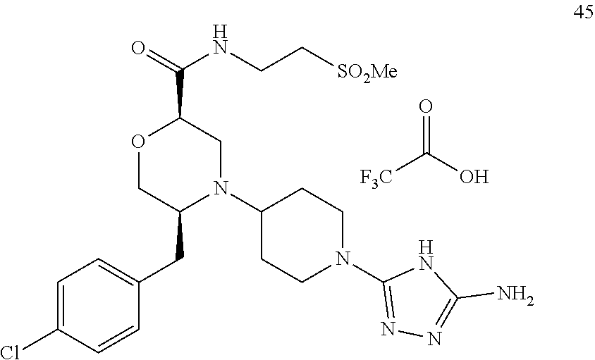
C(C1OCC(CC2=CC=C(Cl)C=C2)N(C2CCN(C3=NN=C(N)N3)CC2)C1)(=O)NCC[SO2Me].C(O)(=O)[F3C]
